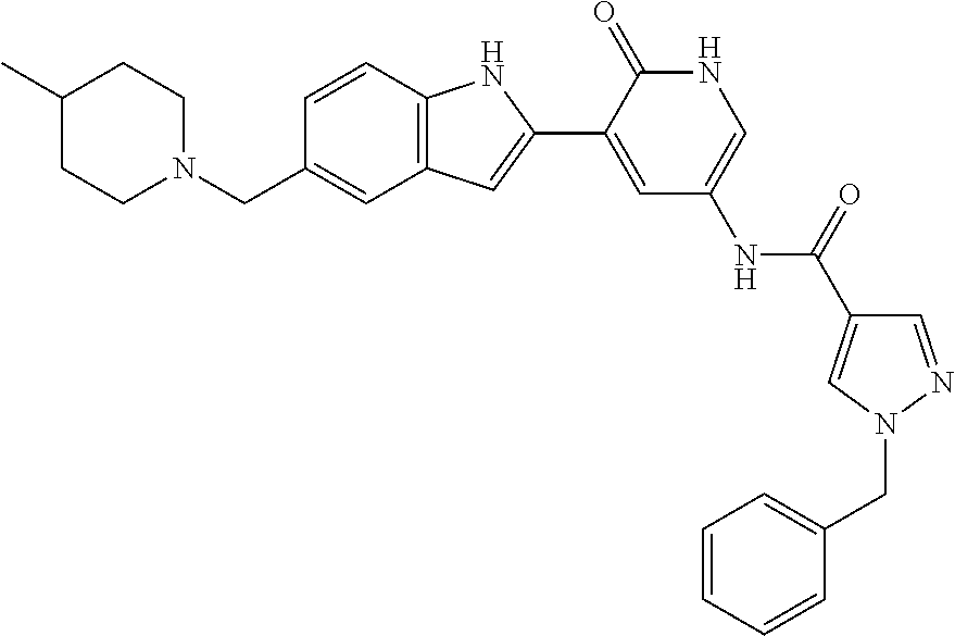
C1(C)CCN(CC2=CC3=C(C=C2)NC(C2=CC(NC(=O)C4=CN(CC5=CC=CC=C5)N=C4)=CNC2=O)=C3)CC1
